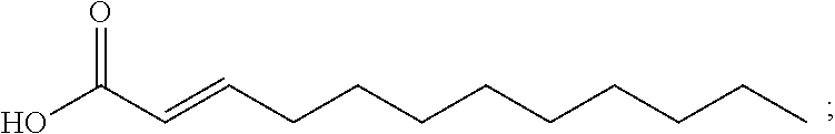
C(CCCCCCCC=CC(O)=O)C
